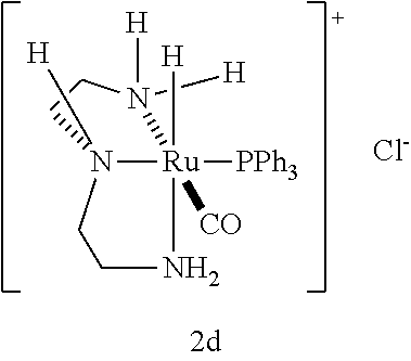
[Ru]12([CO])([PPh3])([H])N([H])(CCN1)CCN2([H])[H].[Cl-]
